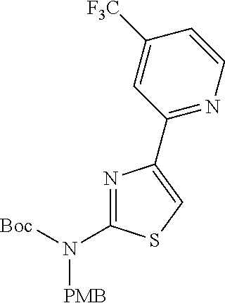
N1=C(N([Boc])[PMB])SC=C1C1=NC=CC([F3C])=C1
